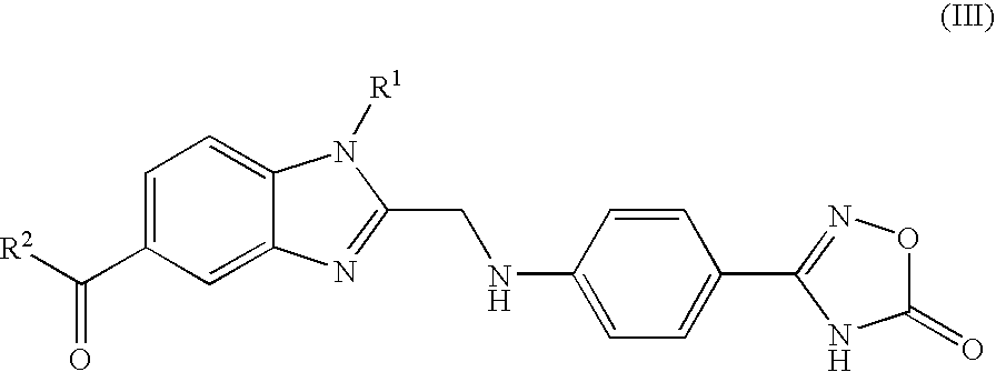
C1=C(C([R2])=O)C=C2C(=C1)N([R1])C(CNC1=CC=C(C3=NOC(=O)N3)C=C1)=N2
